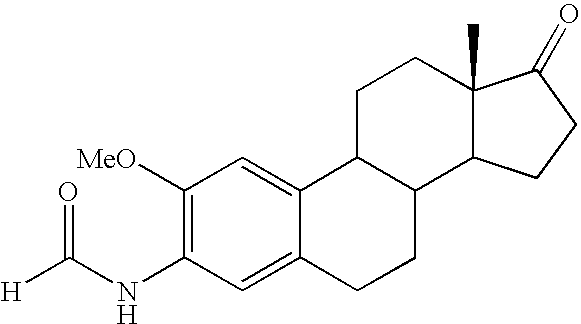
C1([MeO])=C(NC([H])=O)C=C2C(=C1)C1C(CC2)C2C(C)(CC1)C(=O)CC2
